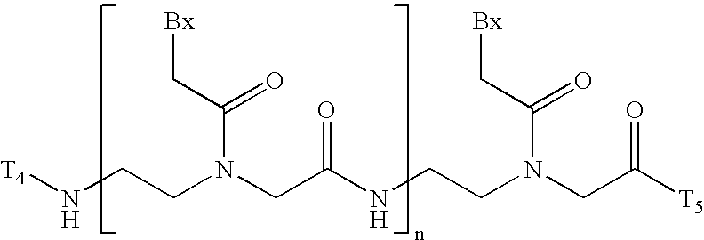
[T4]NCCN(CC(NCCN(CC([T5])=O)C(C[Bx])=O)=O)C(=O)C[Bx]
